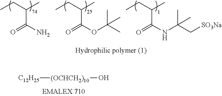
[C12H25][(OCHCH2)10]O.O=C(NC(C[SO3Na])(C)C)C(CC)C.O=C(OC(C)(C)C)C(CC)C.O=C(N)C(CC)C
